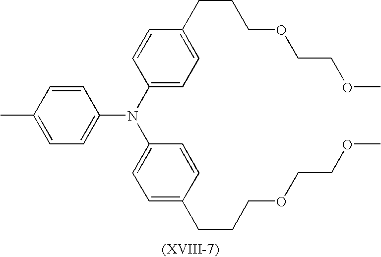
C1=C(C)C=CC(N(C2=CC=C(CCCOCCOC)C=C2)C2=CC=C(CCCOCCOC)C=C2)=C1
